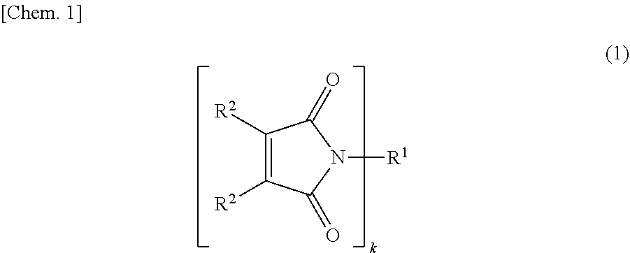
C1([R2])=C([R2])C(=O)N([R1])C1=O
